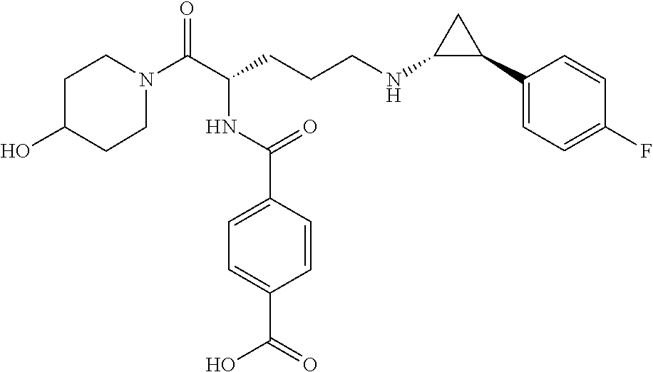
C1N(C(C(CCCNC2C(C3=CC=C(F)C=C3)C2)NC(C2=CC=C(C(=O)O)C=C2)=O)=O)CCC(O)C1
